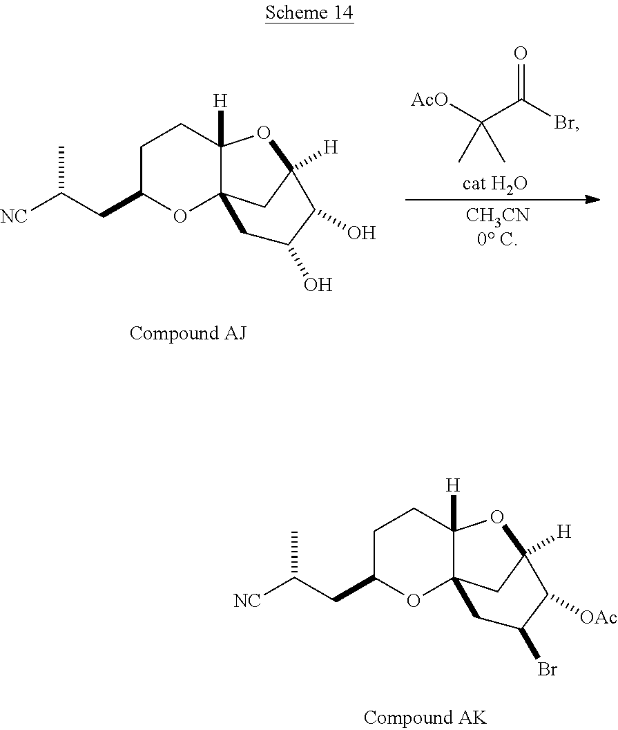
C1C(CC([NC])C)OC23C([H])(C1)OC([H])(C2)C(O)C(O)C3.[AcO]C(C(Br)=O)(C)C.C1C(CC([NC])C)OC23C([H])(C1)OC([H])(C2)C([OAc])C(Br)C3
